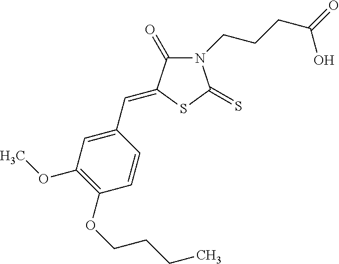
N1(CCCC(=O)O)C(=O)C(=CC2=CC(OC)=C(OCCCC)C=C2)SC1=S
